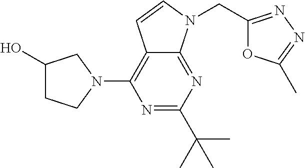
N1=C(C(C)(C)C)N=C2C(=C1N1CC(O)CC1)C=CN2CC1=NN=C(C)O1
